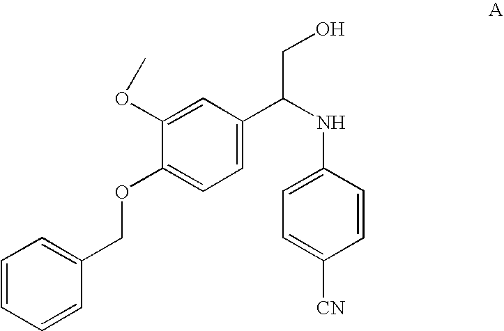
C1=CC=CC(COC2=CC=C(C(NC3=CC=C([CN])C=C3)CO)C=C2OC)=C1
